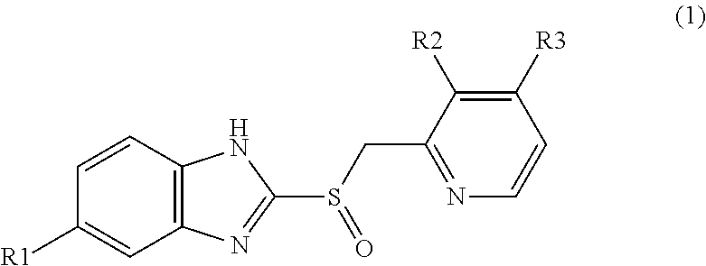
C1=CC2=C(C=C1[R1])N=C(S(CC1=NC=CC([R3])=C1[R2])=O)N2
